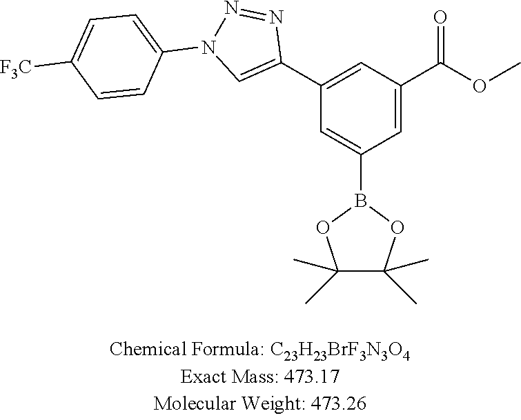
N1=NN(C2=CC=C([F3C])C=C2)C=C1C1=CC(C(=O)OC)=CC(B2OC(C)(C)C(C)(C)O2)=C1
